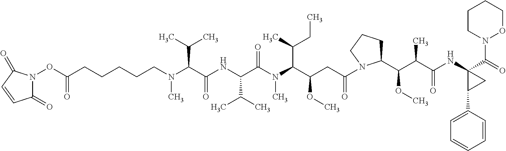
C(CCCCN(C(C(NC(C(N(C(C(CC(=O)N1C(C(C(C(NC2(C(=O)N3OCCCC3)C(C3=CC=CC=C3)C2)=O)C)OC)CCC1)OC)C(C)CC)C)=O)C(C)C)=O)C(C)C)C)C(ON1C(=O)C=CC1=O)=O
